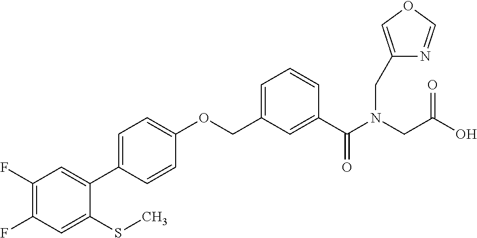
C1(F)=C(F)C=C(SC)C(C2=CC=C(OCC3=CC=CC(C(N(CC(O)=O)CC4=COC=N4)=O)=C3)C=C2)=C1
